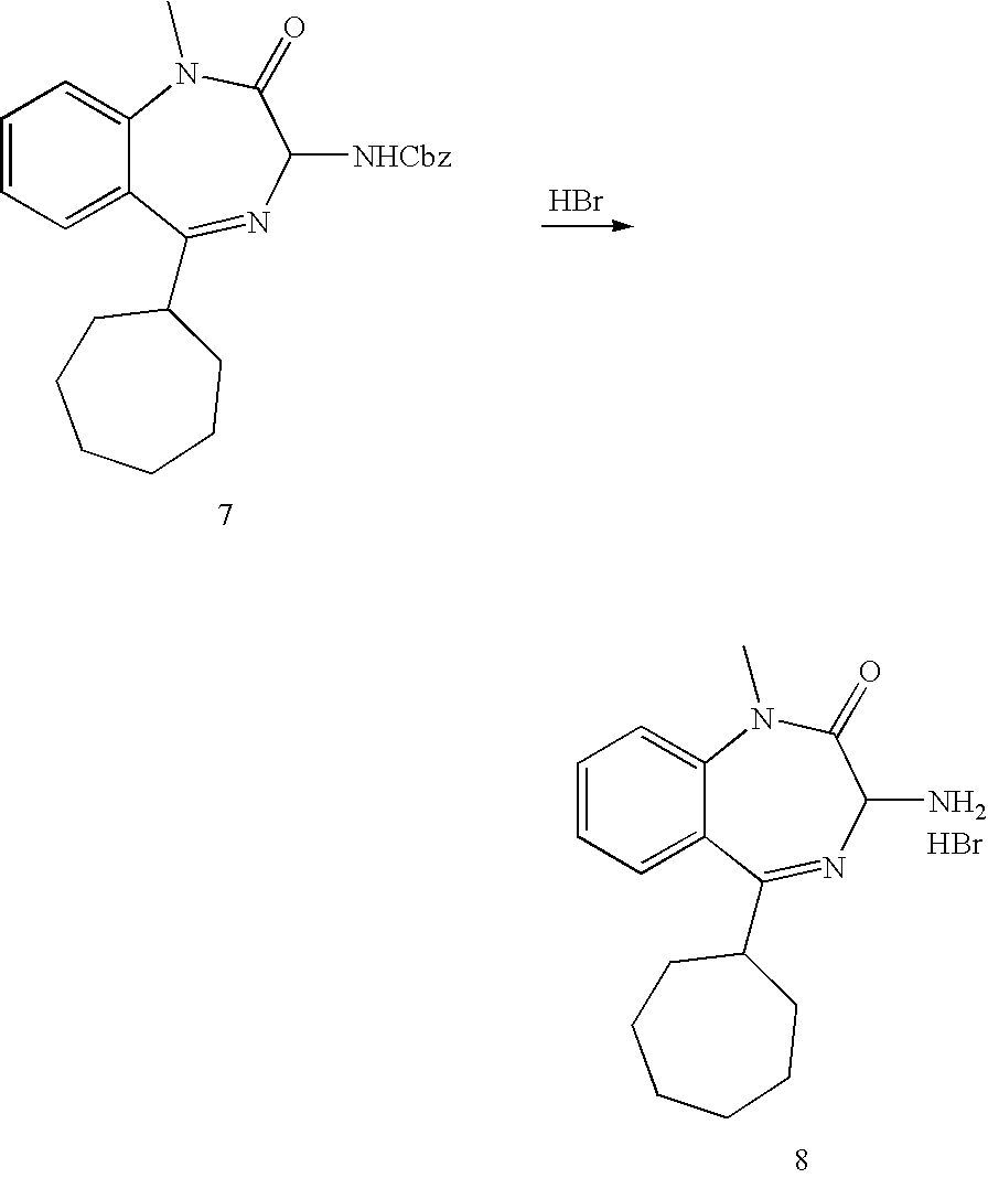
C1=CC=C2C(=C1)N(C)C(=O)C([NHCbz])N=C2C1CCCCCC1.Br.C1=CC=C2C(=C1)N(C)C(=O)C(N)N=C2C1CCCCCC1.Br
